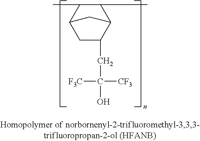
C1(C)C(C)C2C(CC(O)([CF3])[F3C])CC1C2
